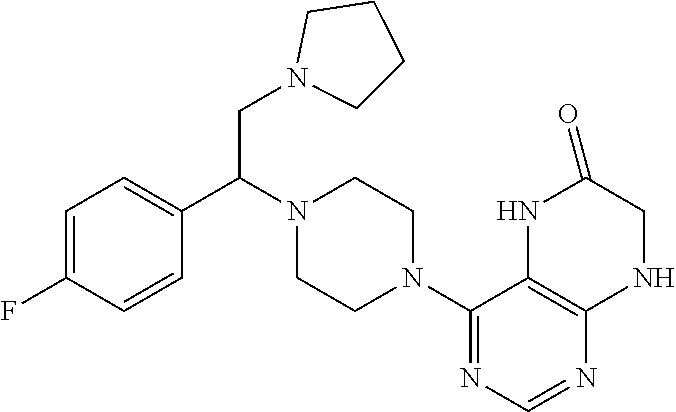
C1=C(F)C=CC(C(N2CCN(C3=NC=NC4=C3NC(=O)CN4)CC2)CN2CCCC2)=C1
